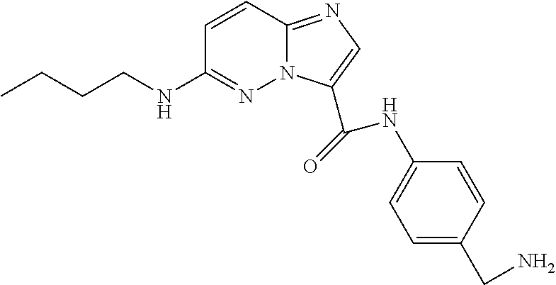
C1=CC2=NC=C(C(=O)NC3=CC=C(CN)C=C3)N2N=C1NCCCC
